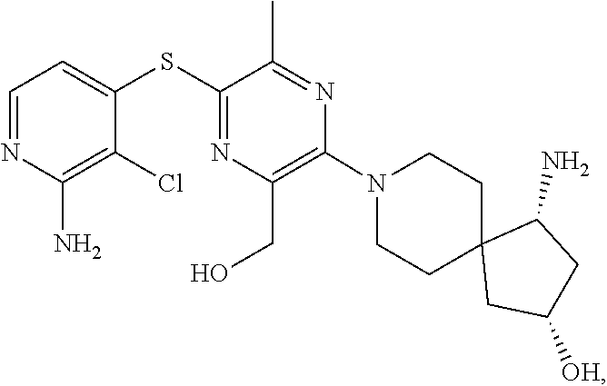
C1CN(C2=C(CO)N=C(SC3=CC=NC(N)=C3Cl)C(C)=N2)CCC12CC([OH])CC2N
